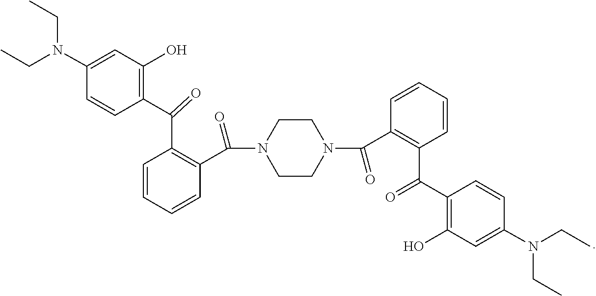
C1(N(CC)CC)=CC(O)=C(C(C2=C(C(N3CCN(C(C4=C(C(C5=C(O)C=C(N(CC)CC)C=C5)=O)C=CC=C4)=O)CC3)=O)C=CC=C2)=O)C=C1
